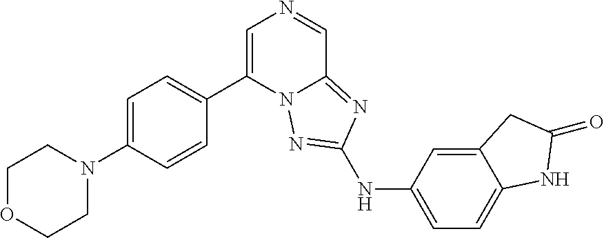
C1(C2=CN=CC3=NC(NC4=CC=C5C(=C4)CC(=O)N5)=NN23)=CC=C(N2CCOCC2)C=C1
